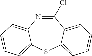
C1(Cl)=NC2=CC=CC=C2SC2=CC=CC=C12
